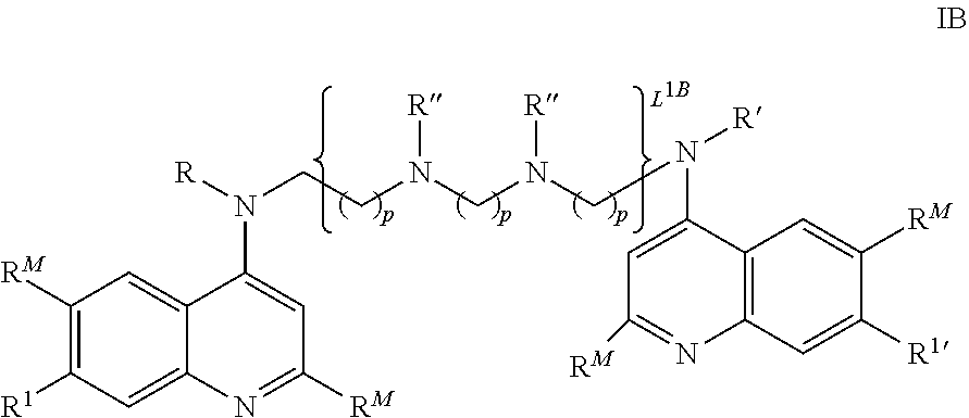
C1([RM])=C([R1])C=C2C(=C1)C(N([R])CCN(CN(CN([R])C1=CC([RM])=NC3=C1C=C([RM])C([R1])=C3)[R])[R])=CC([RM])=N2
